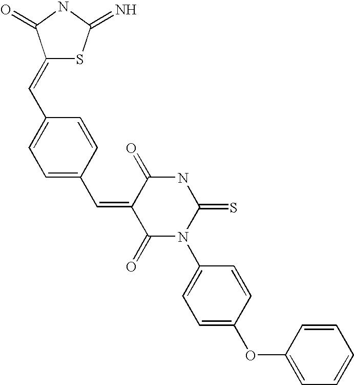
N1C(=O)C(=CC2=CC=C(C=C3SC(=N)NC3=O)C=C2)C(=O)N(C2=CC=C(OC3=CC=CC=C3)C=C2)C1=S
